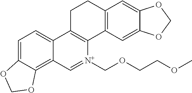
C1=C2C(=C3C(=C1)C1=C([N+](COCCOC)=C3)C3=C(CC1)C=C1C(=C3)OCO1)OCO2
